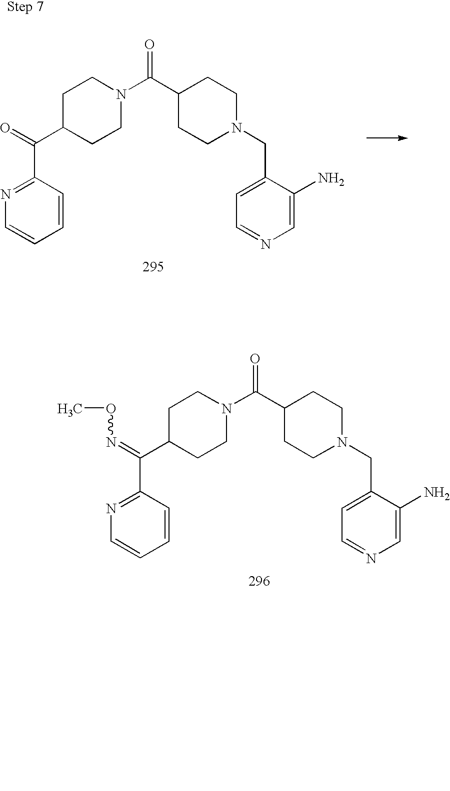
C1(C(C2=NC=CC=C2)=NOC)CCN(C(C2CCN(CC3=CC=NC=C3N)CC2)=O)CC1.C1(C(C2=NC=CC=C2)=O)CCN(C(C2CCN(CC3=CC=NC=C3N)CC2)=O)CC1
